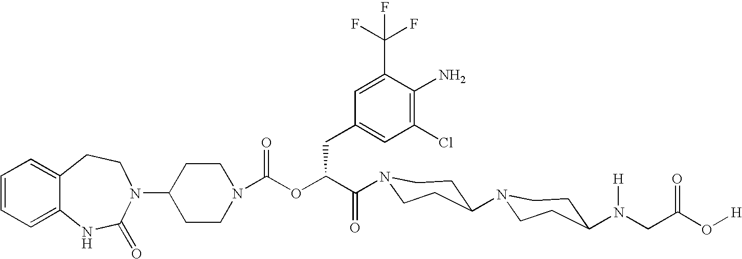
C12=CC=CC=C1NC(=O)N(C1CCN(C(=O)OC(C(=O)N3CCC(N4CCC(N(CC(O[H])=O)[H])CC4)CC3)CC3=CC(Cl)=C(N)C(C(F)(F)F)=C3)CC1)CC2
